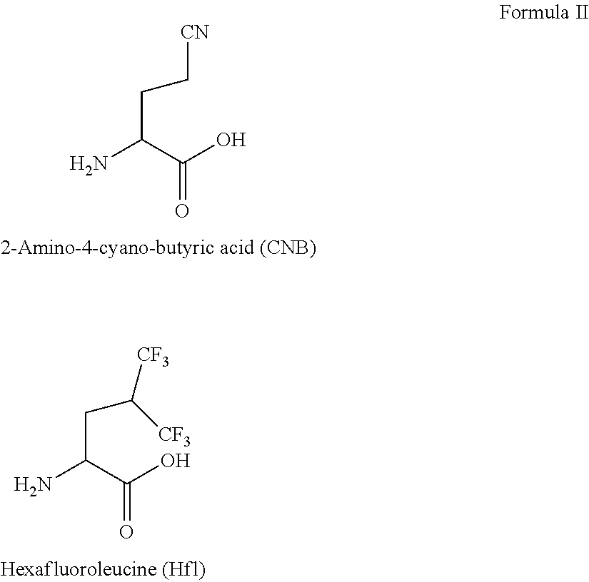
[CN]CCC(N)C(O)=O.C(C(C(O)=O)N)C([CF3])[CF3]
